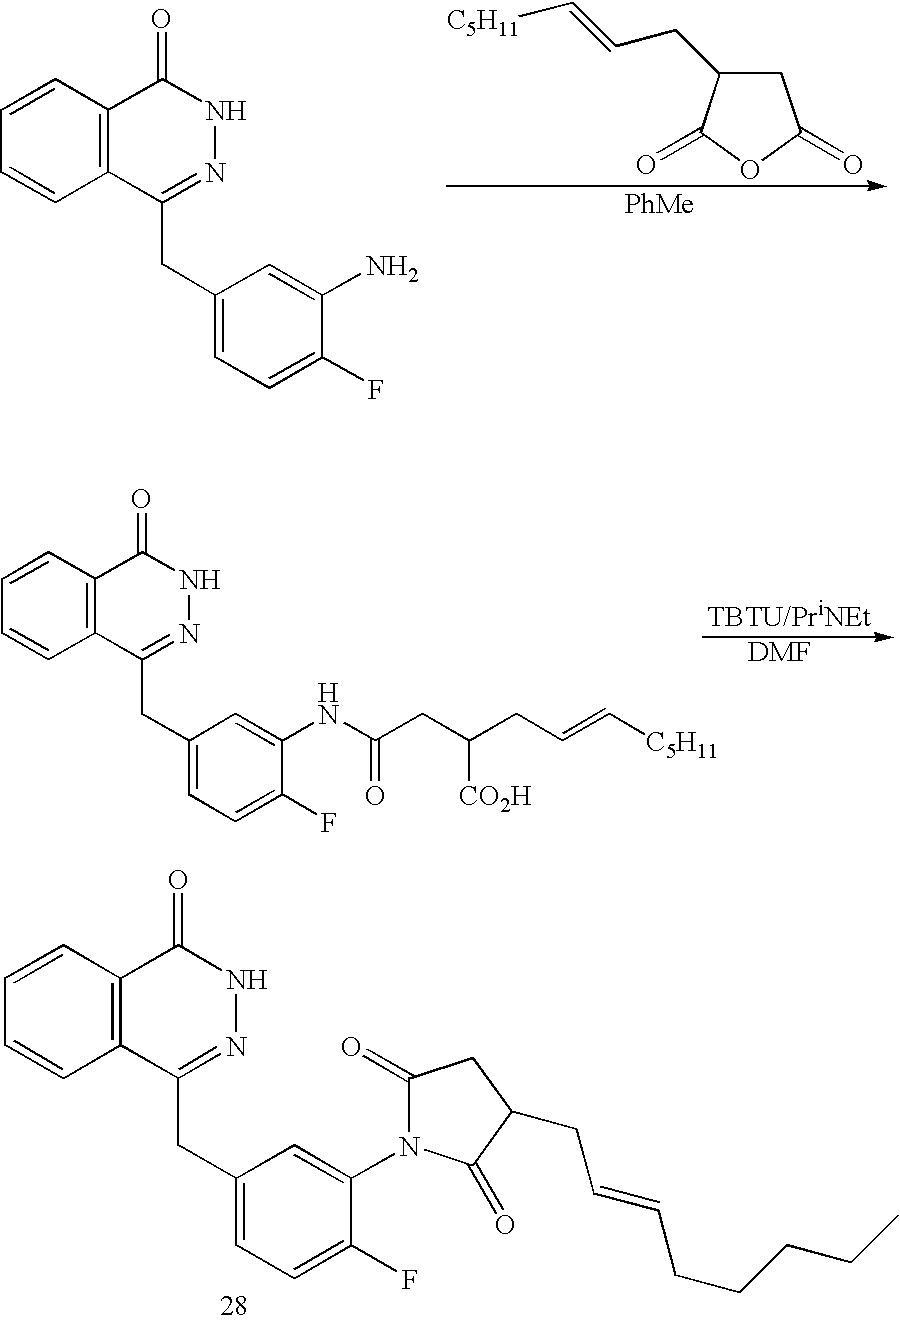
C1=CC2=C(C=C1)C(CC1=CC=C(F)C(N3C(=O)CC(CC=CCCCCC)C3=O)=C1)=NNC2=O.C1=CC2=C(C=C1)C(CC1=CC=C(F)C(N)=C1)=NNC2=O.C1C(CC=C[C5H11])C(=O)OC1=O.[PhMe].C1=CC2=C(C=C1)C(CC1=CC=C(F)C(NC(CC(CC=C[C5H11])[CO2H])=O)=C1)=NNC2=O
